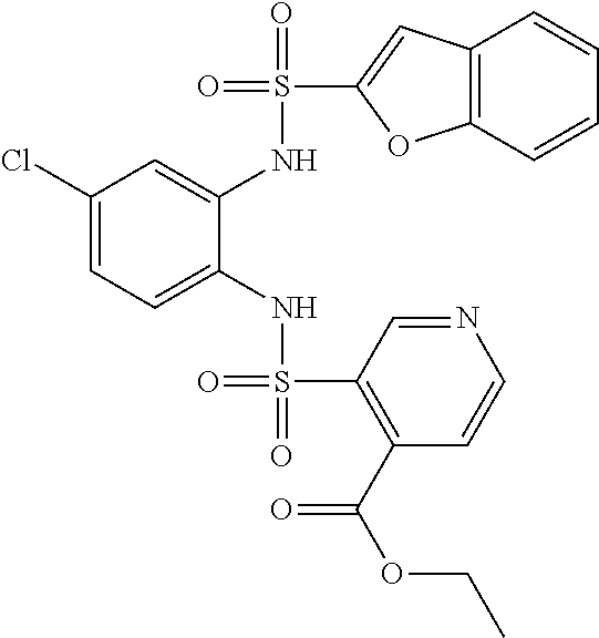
C1(Cl)=CC=C(NS(=O)(C2=C(C(OCC)=O)C=CN=C2)=O)C(NS(=O)(C2=CC3=C(O2)C=CC=C3)=O)=C1
